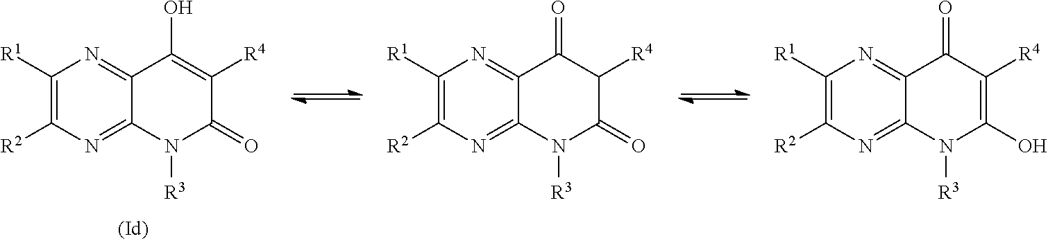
C1([R1])=C([R2])N=C2C(=N1)C(O)=C([R4])C(=O)N2[R3].C1([R1])=C([R2])N=C2C(=N1)C(=O)C([R4])C(=O)N2[R3].C1([R1])=C([R2])N=C2C(=N1)C(=O)C([R4])=C(O)N2[R3]
